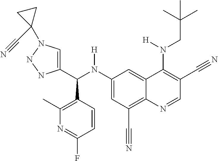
C1(N(C(C2=CN(C3(C#N)CC3)NN2)C2=C(C)N=C(F)C=C2)[H])=CC(C#N)=C2C(=C1)C(N(CC(C)(C)C)[H])=C(C#N)C=N2
